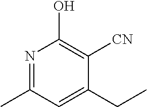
N1=C(C)C=C(CC)C([CN])=C1O
